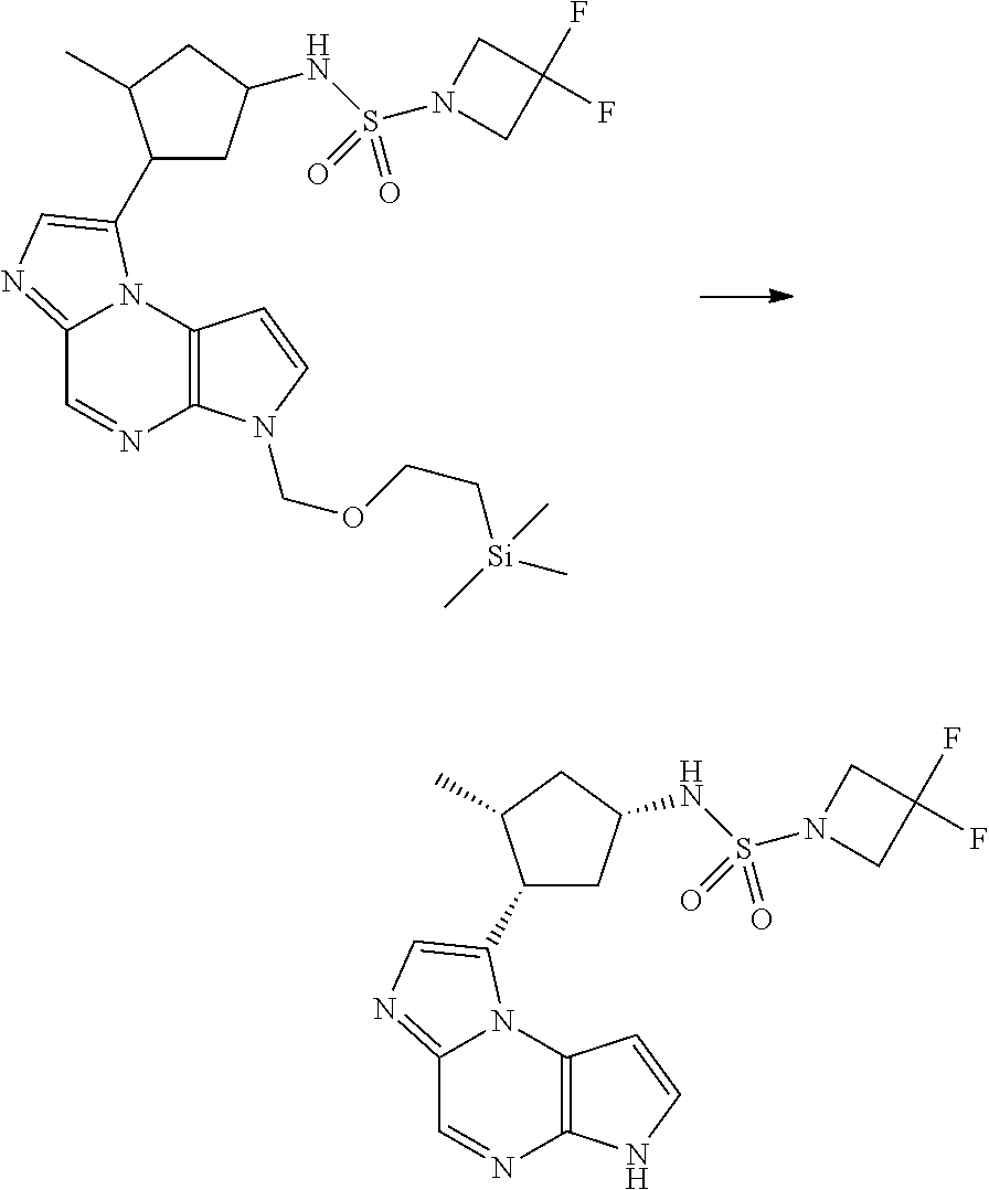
C12=NC=C(C3CC(NS(=O)(=O)N4CC(F)(F)C4)CC3C)N1C1=C(N=C2)N(COCC[Si](C)(C)C)C=C1.C12=NC=C(C3CC(NS(=O)(=O)N4CC(F)(F)C4)CC3C)N1C1=C(N=C2)NC=C1
